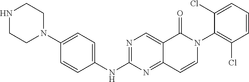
N1CCN(C2=CC=C(NC3=NC=C4C(=N3)C=CN(C3=C(Cl)C=CC=C3Cl)C4=O)C=C2)CC1
